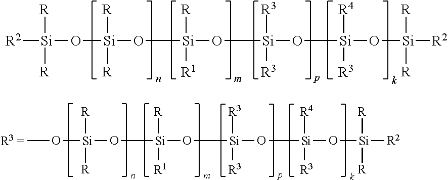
[R2][Si](O[Si](O[Si](O[Si](O[Si](O[Si]([R2])([R])[R])([R4])[R3])([R3])[R3])([R])[R1])([R])[R])([R])[R].CO[Si](O[Si](O[Si](O[Si](O[Si]([R2])([R])[R])([R4])[R3])([R3])[R3])([R])[R1])([R])[R]
